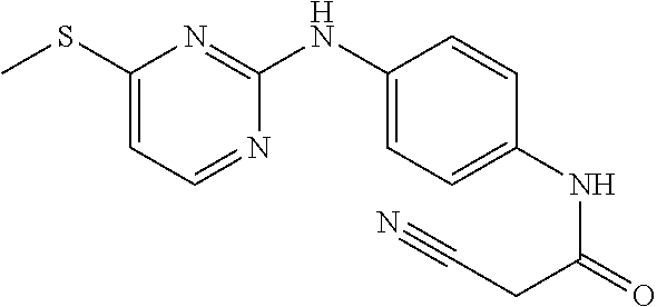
CSC1=CC=NC(NC2=CC=C(NC(=O)CC#N)C=C2)=N1
